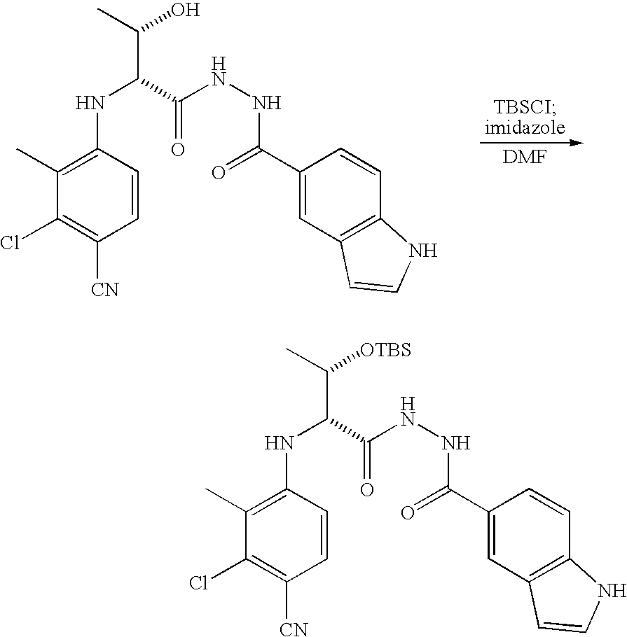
C1(Cl)=C([CN])C=CC(NC(C(NNC(C2=CC3=C(C=C2)NC=C3)=O)=O)C(O)C)=C1C.C1(Cl)=C([CN])C=CC(NC(C(NNC(C2=CC3=C(C=C2)NC=C3)=O)=O)C([OTBS])C)=C1C
